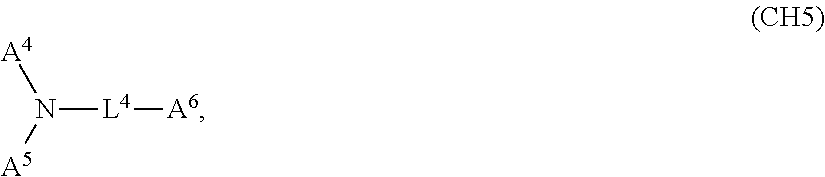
[L4](N([A5])[A4])[A6]
